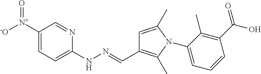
C1([N+]([-O])=O)=CC=C(NN=CC2=C(C)N(C3=CC=CC(C(O)=O)=C3C)C(C)=C2)N=C1
